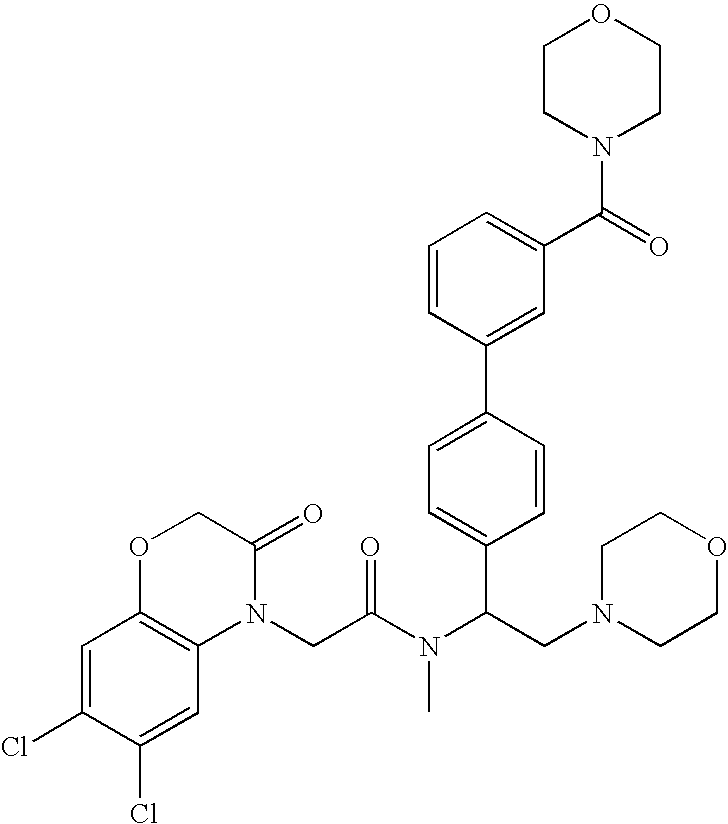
C1=C(Cl)C(Cl)=CC2=C1OCC(=O)N2CC(N(C(CN1CCOCC1)C1=CC=C(C2=CC(C(=O)N3CCOCC3)=CC=C2)C=C1)C)=O
